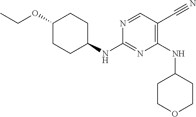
C1(OCC)CCC(NC2=NC(NC3CCOCC3)=C(C#N)C=N2)CC1
